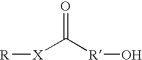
O=C([R]O)[X][R]
